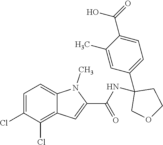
C1=C(Cl)C(Cl)=C2C(=C1)N(C)C(C(NC1(C3=CC=C(C(O)=O)C(C)=C3)COCC1)=O)=C2
